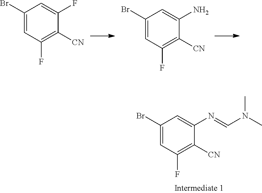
C1(Br)=CC(F)=C([CN])C(N=CN(C)C)=C1.C1(Br)=CC(F)=C([CN])C(F)=C1.C1(Br)=CC(F)=C([CN])C(N)=C1
